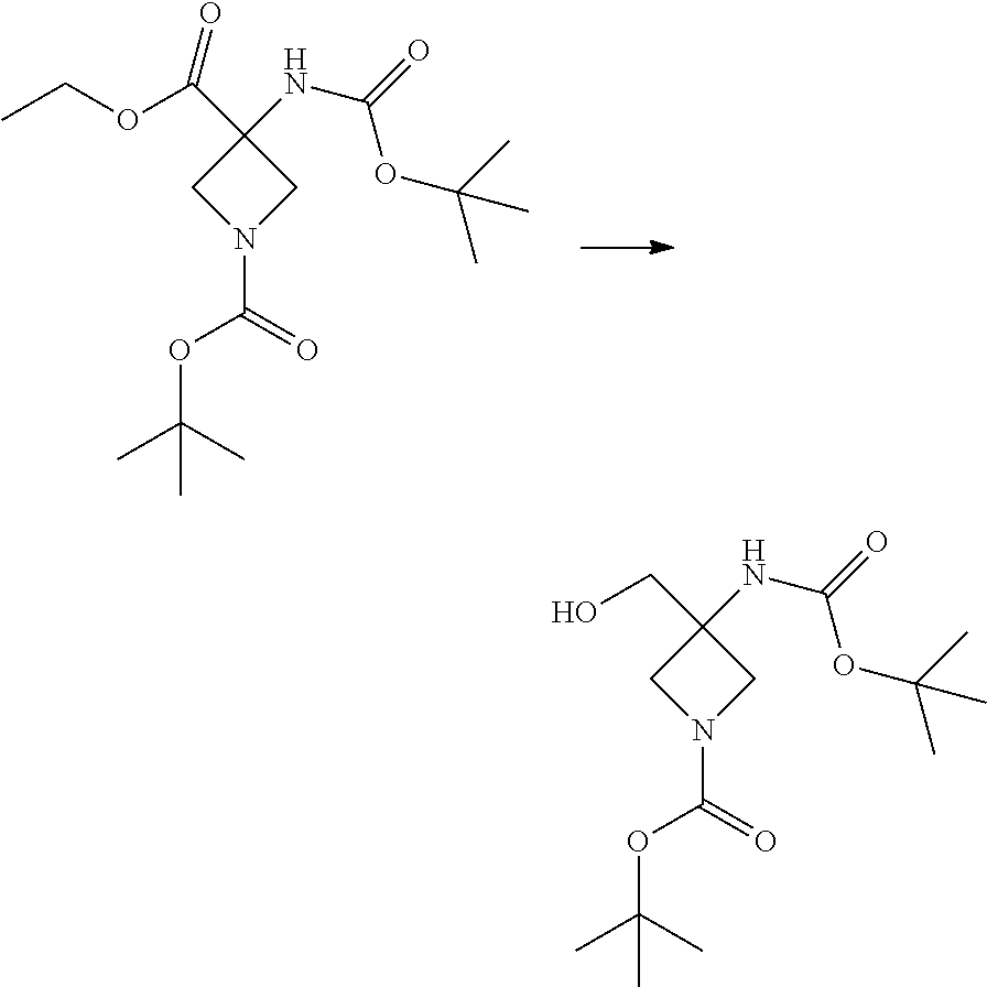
O(C(N1CC(C(OCC)=O)(NC(=O)OC(C)(C)C)C1)=O)C(C)(C)C.O(C(N1CC(CO)(NC(=O)OC(C)(C)C)C1)=O)C(C)(C)C
